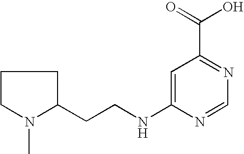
C1=C(NCCC2CCCN2C)N=CN=C1C(=O)O
